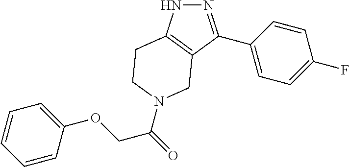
N1N=C(C2=CC=C(F)C=C2)C2=C1CCN(C(COC1=CC=CC=C1)=O)C2
